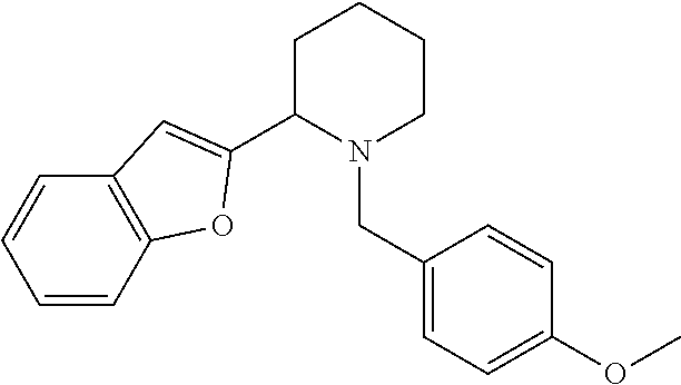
C1=CC2=C(C=C1)C=C(C1N(CC3=CC=C(OC)C=C3)CCCC1)O2
